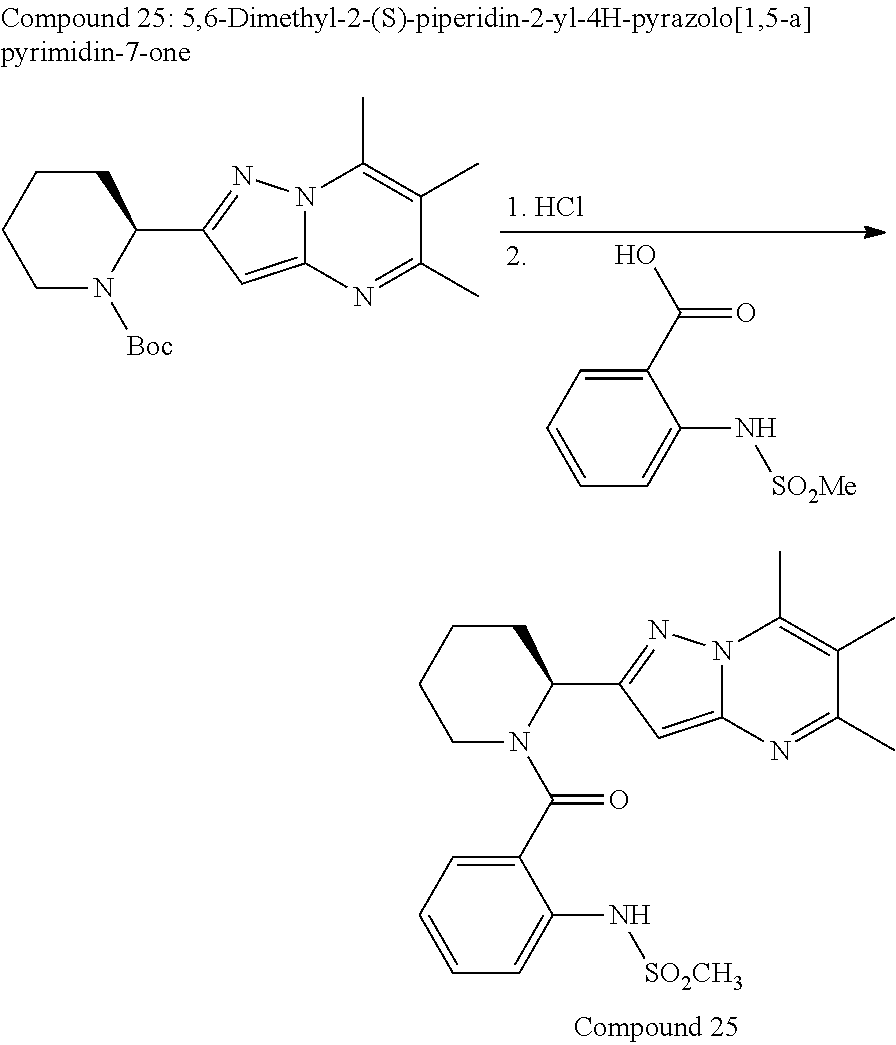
C1CCCN([Boc])C1C1=NN2C(=C1)N=C(C)C(C)=C2C.C1(C(O)=O)=CC=CC=C1N[SO2Me].C1CCCN(C(C2=CC=CC=C2N[SO2CH3])=O)C1C1=NN2C(=C1)N=C(C)C(C)=C2C
